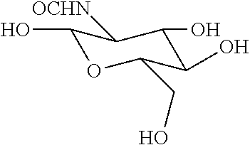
C1(O)OC(CO)C(O)C(O)C1[OCHN]
